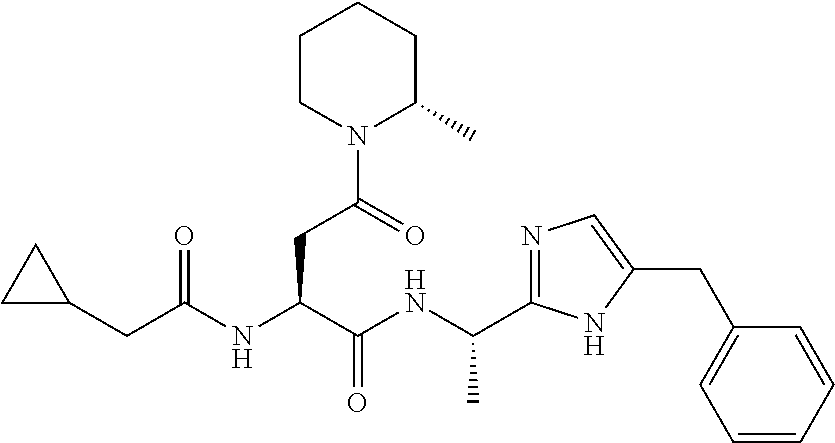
C(NC(C(NC(CC1CC1)=O)CC(N1C(C)CCCC1)=O)=O)(C)C1=NC=C(CC2=CC=CC=C2)N1
